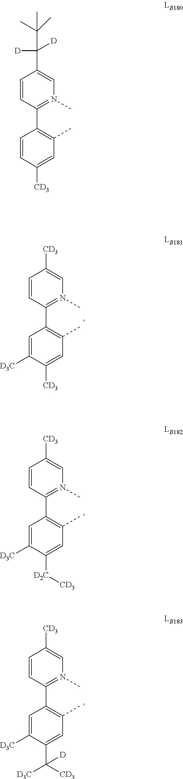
C1=CC([CD3])=CC(C)=C1C1=N(C)C=C(C([D])(C(C)(C)C)[D])C=C1.C1=C([D3C])C([CD3])=CC(C)=C1C1=N(C)C=C([CD3])C=C1.C1=C([D3C])C([D2C][CD3])=CC(C)=C1C1=N(C)C=C([CD3])C=C1.C1=C([D3C])C(C([CD3])([D3C])[D])=CC(C)=C1C1=N(C)C=C([CD3])C=C1
